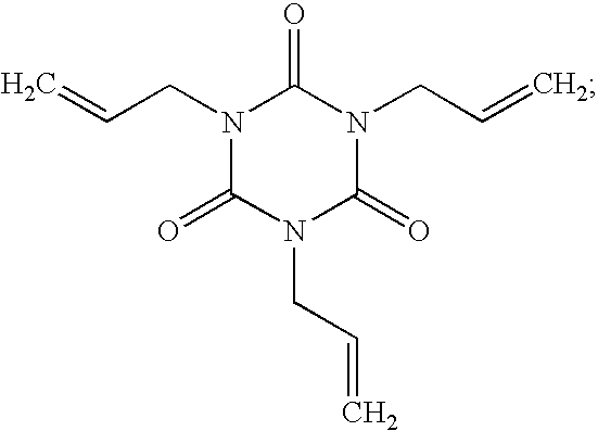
N1(CC=C)C(=O)N(CC=C)C(=O)N(CC=C)C1=O
